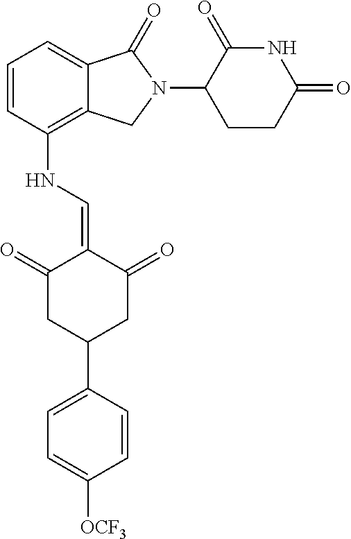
C1=CC(NC=C2C(=O)CC(C3=CC=C([OCF3])C=C3)CC2=O)=C2C(=C1)C(=O)N(C1CCC(=O)NC1=O)C2
